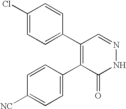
C1(C2=CC=C(Cl)C=C2)=C(C2=CC=C([NC])C=C2)C(=O)NN=C1
